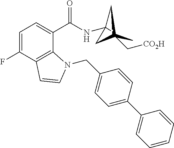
C1=C(F)C2=C(C(C(NC3(C)CC(C[CO2H])(C)C3)=O)=C1)N(CC1=CC=C(C3=CC=CC=C3)C=C1)C=C2
